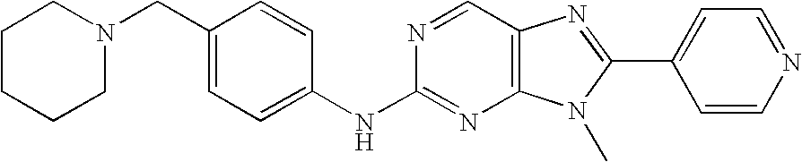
C1(CN2CCCCC2)=CC=C(NC2=NC3=C(C=N2)N=C(C2=CC=NC=C2)N3C)C=C1
